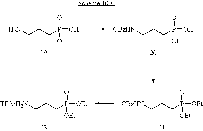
NCCCP(O)(=O)O.[CBzHN]CCCP(O)(=O)O.[TFAH2N]CCCP([OEt])(=O)[OEt].[CBzHN]CCCP([OEt])(=O)[OEt]
